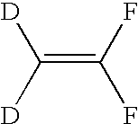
C(=C(F)F)([D])[D]
